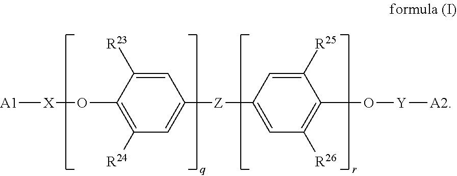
C1(O[X][A1])=C([R24])C=C([Z]C2=CC([R26])=C(O[Y][A2])C([R25])=C2)C=C1[R23]
